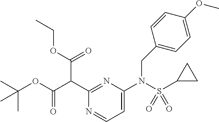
C1=C(N(S(C2CC2)(=O)=O)CC2=CC=C(OC)C=C2)N=C(C(C(OC(C)(C)C)=O)C(OCC)=O)N=C1
